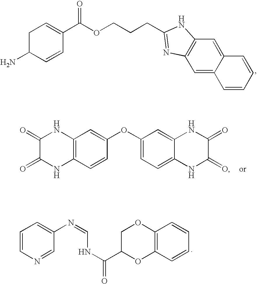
C1=C2C(=CC3=C1NC(CCCOC(C1=CCC(N)C=C1)=O)=N3)C=CC=C2.C1(=O)C(=O)NC2=C(N1)C=C(OC1=CC=C3C(=C1)NC(=O)C(=O)N3)C=C2.C1=CN=CC(N=CNC(C2OC3=C(OC2)C=CC=C3)=O)=C1
